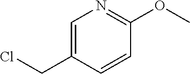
C1=C(CCl)C=CC(OC)=N1
